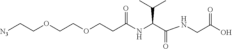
[N3]CCOCCOCCC(NC(C(NCC(O)=O)=O)C(C)C)=O
